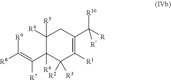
C1([R4])([R5])C(C(=C([R9])[R8])[R7])([R6])C([R2])([R3])C([R1])=C(C([R])([R10])[R])C1
